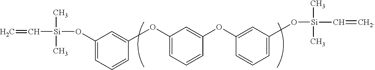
C1(O[Si](C=C)(C)C)=CC=CC(OC2=CC=CC(OC3=CC(O[Si](C=C)(C)C)=CC=C3)=C2)=C1
